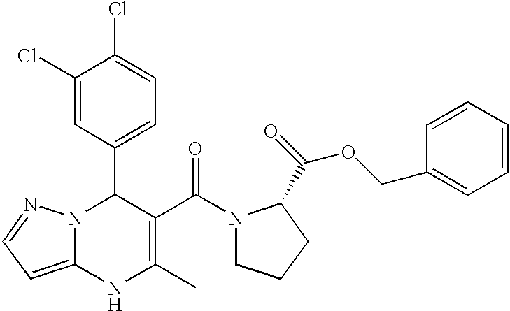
C1(Cl)=CC(C2N3C(=CC=N3)NC(C)=C2C(=O)N2CCCC2C(OCC2=CC=CC=C2)=O)=CC=C1Cl
